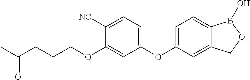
C1=C(OC2=CC=C([NC])C(OCCCC(C)=O)=C2)C=C2C(=C1)B(O)OC2
